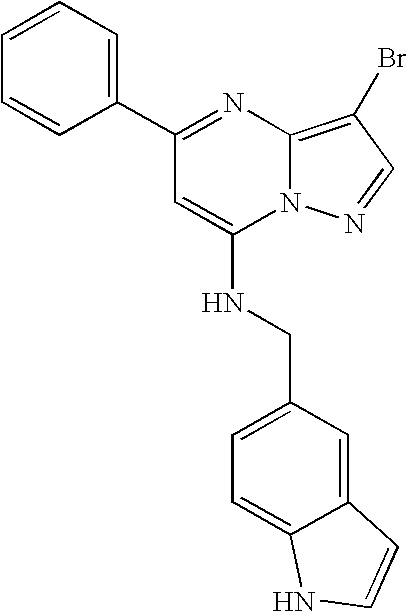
C1=CC=C(C2=NC3=C(Br)C=NN3C(NCC3=CC=C4C(=C3)C=CN4)=C2)C=C1
